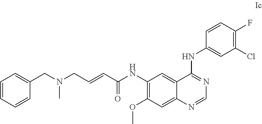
C1(NC(C=CCN(CC2=CC=CC=C2)C)=O)=C(OC)C=C2C(=C1)C(NC1=CC(Cl)=C(F)C=C1)=NC=N2
